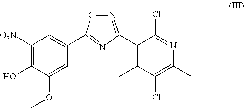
C1([O2N])=C(O)C(OC)=CC(C2=NC(C3=C(C)C(Cl)=C(C)N=C3Cl)=NO2)=C1
